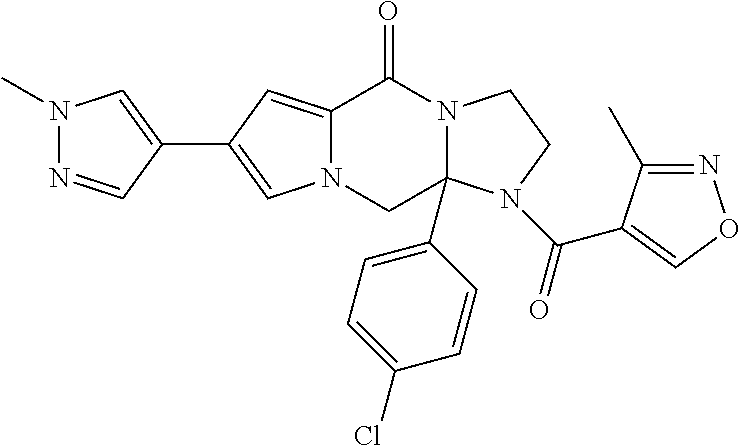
C12=CC(C3=CN(C)N=C3)=CN1CC1(C3=CC=C(Cl)C=C3)N(C2=O)CCN1C(=O)C1=CON=C1C
